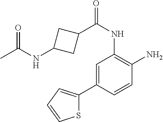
C1=C(C2=CC=CS2)C=CC(N)=C1NC(=O)C1CC(NC(C)=O)C1
